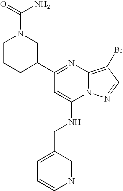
C1(C2CCCN(C(N)=O)C2)=NC2=C(Br)C=NN2C(NCC2=CC=CN=C2)=C1
